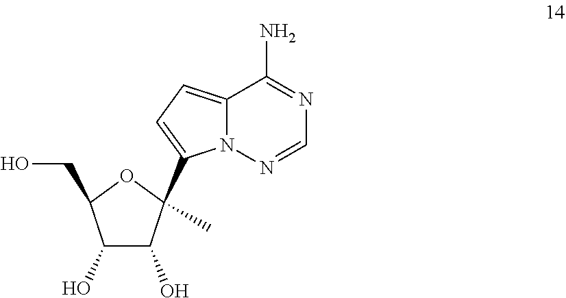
C1(O)C(O)C(C)(C2=CC=C3N2N=CN=C3N)OC1CO
